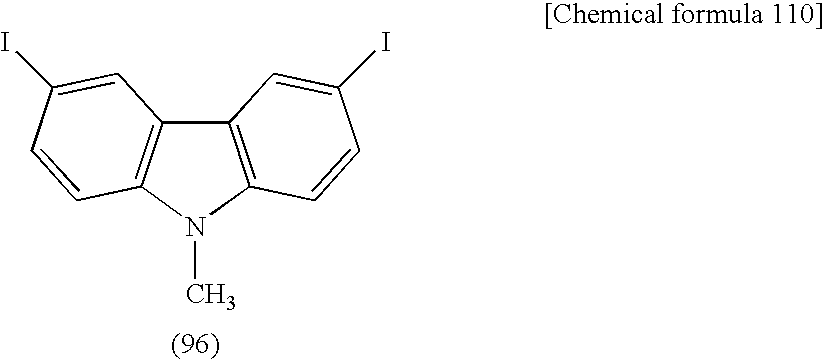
C12=C(N(C)C3=C1C=C(I)C=C3)C=CC(I)=C2
